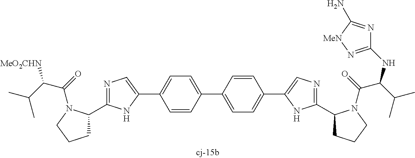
C1C(C2=NC=C(C3=CC=C(C4=CC=C(C5=CN=C(C6CCCN6C(=O)C(C(C)C)NC6=N[MeN]C(N)=N6)N5)C=C4)C=C3)N2)N(C(=O)C(C(C)C)[MeO2CHN])CC1
